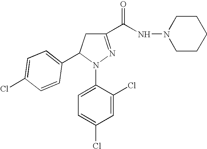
C1=C(N2C(C3=CC=C(Cl)C=C3)CC(C(NN3CCCCC3)=O)=N2)C(Cl)=CC(Cl)=C1
